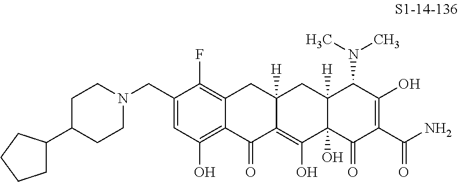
C1(CN2CCC(C3CCCC3)CC2)=CC(O)=C2C(=C1F)CC1([H])C(=C(O)C3(O)C([H])(C1)C(N(C)C)C(O)=C(C(=O)N)C3=O)C2=O
